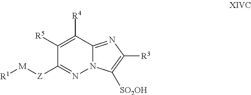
[M]([Z]C1=NN2C(=NC([R3])=C2[SO2OH])C([R4])=C1[R5])[R1]
